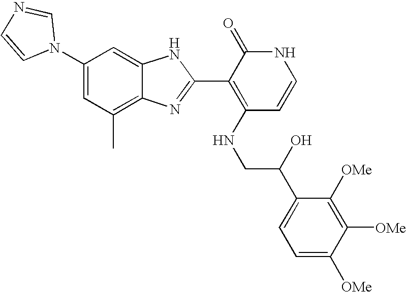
C1(C)=C2C(=CC(N3C=NC=C3)=C1)NC(C1=C(NCC(C3=CC=C([OMe])C([OMe])=C3[OMe])O)C=CNC1=O)=N2
